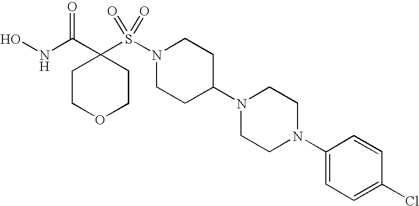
ONC(C1(S(N2CCC(N3CCN(C4=CC=C(Cl)C=C4)CC3)CC2)(=O)=O)CCOCC1)=O
